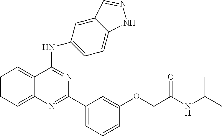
C1=CC=C2C(=C1)C(NC1=CC=C3C(=C1)C=NN3)=NC(C1=CC=CC(OCC(=O)NC(C)C)=C1)=N2
